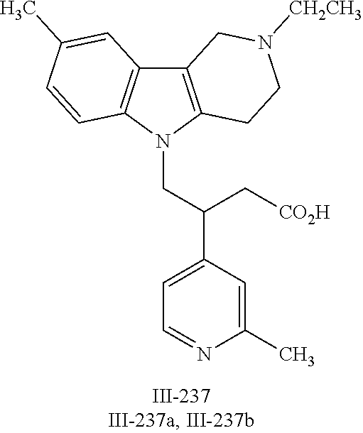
N1(CC(C2=CC=NC(C)=C2)C[CO2H])C2=C(C3=C1C=CC(C)=C3)CN([CH2CH3])CC2
